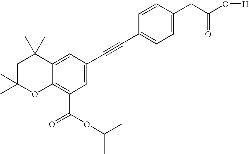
C1=C(CC(O[H])=O)C=CC(C#CC2=CC(C(OC(C)C)=O)=C3C(=C2)C(C)(C)CC(C)(C)O3)=C1
